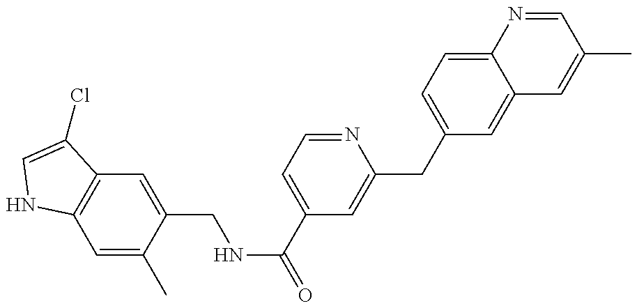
C1=C(C)C(CNC(=O)C2=CC=NC(CC3=CC=C4C(=C3)C=C(C)C=N4)=C2)=CC2=C1NC=C2Cl
